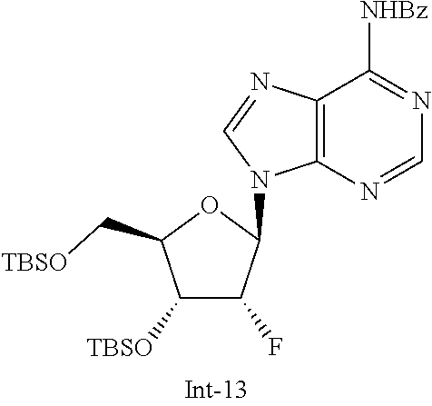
C12=C(N=CN=C1[NHBz])N(C1C(F)C([TBSO])C(C[TBSO])O1)C=N2
